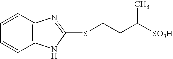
C12=C(C=CC=C1)N=C(SCCC([SO3H])C)N2
